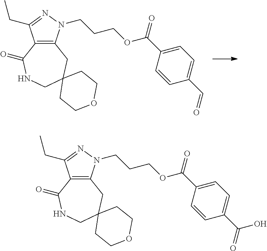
C12=C(N(CCCOC(C3=CC=C(C=O)C=C3)=O)N=C1CC)CC1(CNC2=O)CCOCC1.C12=C(N(CCCOC(C3=CC=C(C(=O)O)C=C3)=O)N=C1CC)CC1(CNC2=O)CCOCC1
